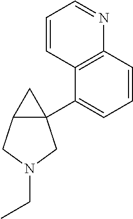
C12(C3=CC=CC4=C3C=CC=N4)C(CN(CC)C1)C2
